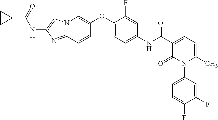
N12C(=NC(NC(C3CC3)=O)=C1)C=CC(OC1=CC=C(NC(C3=CC=C(C)N(C4=CC=C(F)C(F)=C4)C3=O)=O)C=C1F)=C2
